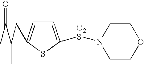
O=C(C)C(CC1=CC=C([O2S]N2CCOCC2)S1)C
